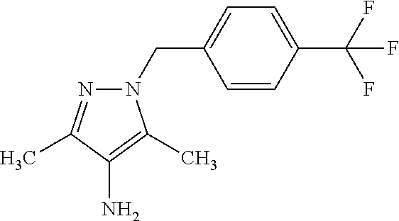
N1(CC2=CC=C(C(F)(F)F)C=C2)N=C(C)C(N)=C1C
